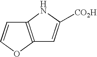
C12=C(NC([CO2H])=C1)C=CO2
